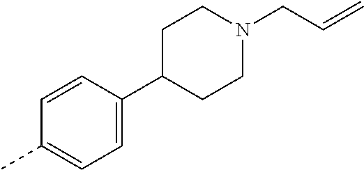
C1=CC(C2CCN(CC=C)CC2)=CC=C1C
